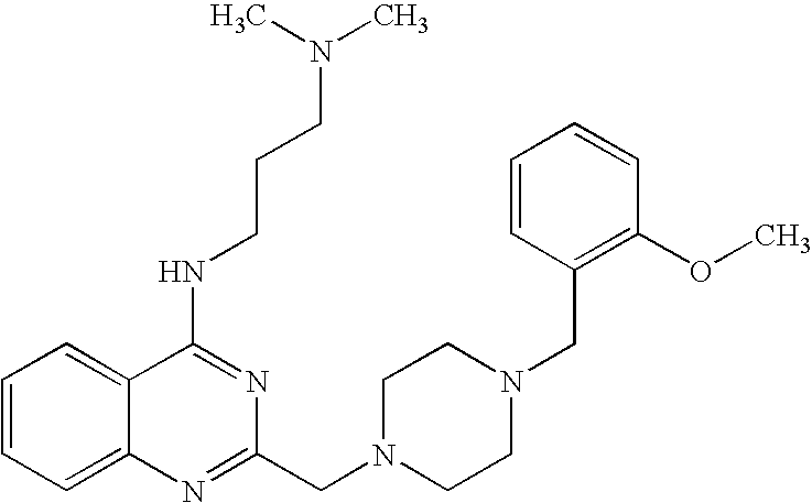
C1=CC=C2C(=C1)C(NCCCN(C)C)=NC(CN1CCN(CC3=C(OC)C=CC=C3)CC1)=N2
